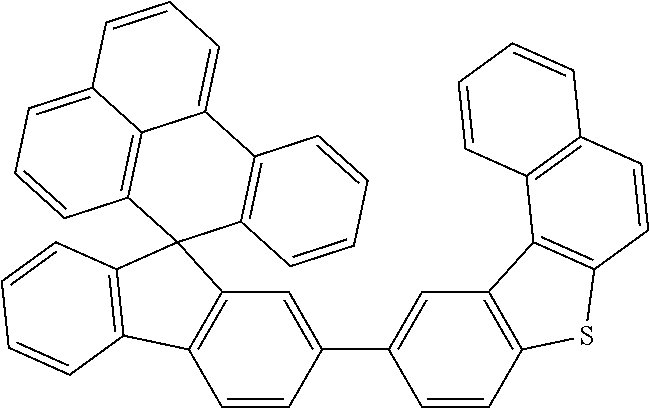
C1=CC2=C(C=C1C1=CC3=C(C=C1)SC1=C3C3=C(C=C1)C=CC=C3)C1(C3=C2C=CC=C3)C2=C(C3=CC=CC4=CC=CC1=C34)C=CC=C2
